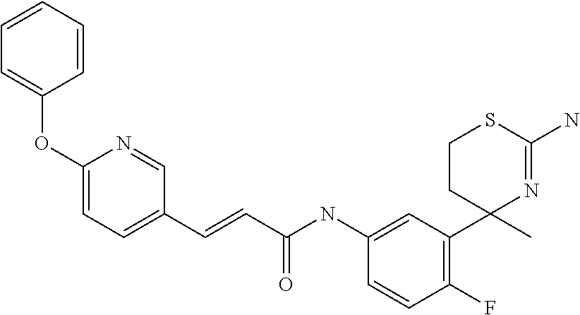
C1CC(C)(C2=C(F)C=CC(NC(C=CC3=CC=C(OC4=CC=CC=C4)N=C3)=O)=C2)N=C(N)S1
